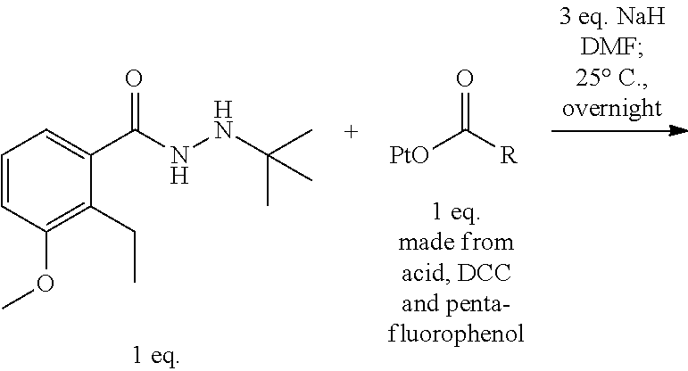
C1=CC(OC)=C(CC)C(C(NNC(C)(C)C)=O)=C1.[PtO]C([R])=O
